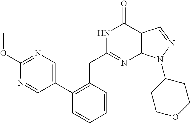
N1C(CC2=C(C3=CN=C(OC)N=C3)C=CC=C2)=NC2=C(C1=O)C=NN2C1CCOCC1
